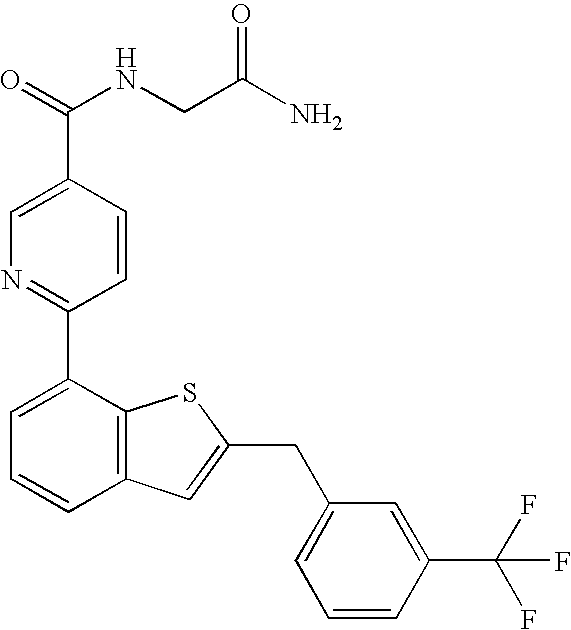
C1=C(C(NCC(N)=O)=O)C=CC(C2=CC=CC3=C2SC(CC2=CC=CC(C(F)(F)F)=C2)=C3)=N1
